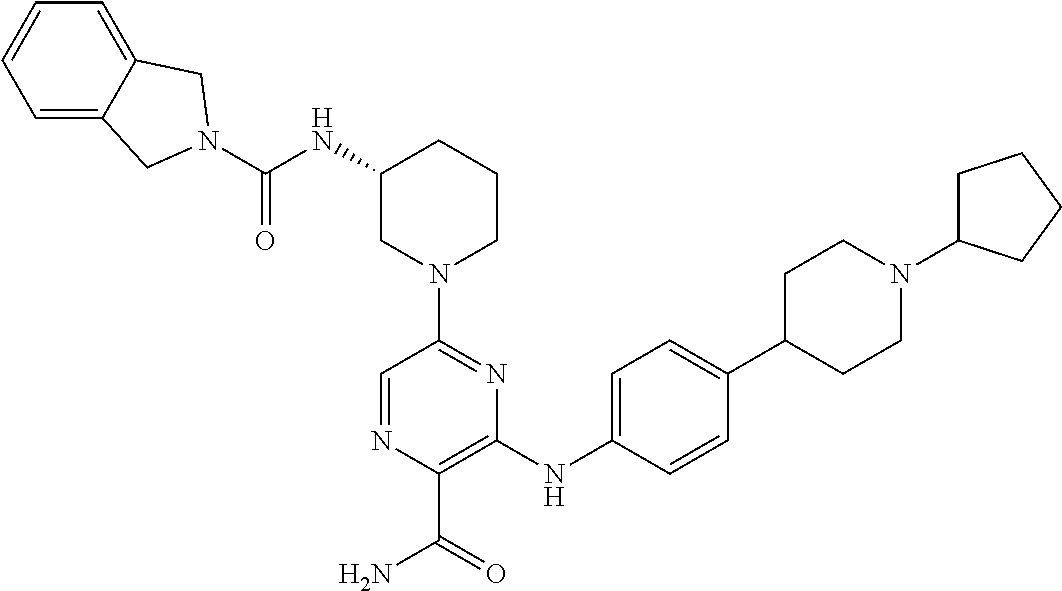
C1(NC(=O)N2CC3=CC=CC=C3C2)CN(C2=NC(NC3=CC=C(C4CCN(C5CCCC5)CC4)C=C3)=C(C(=O)N)N=C2)CCC1
